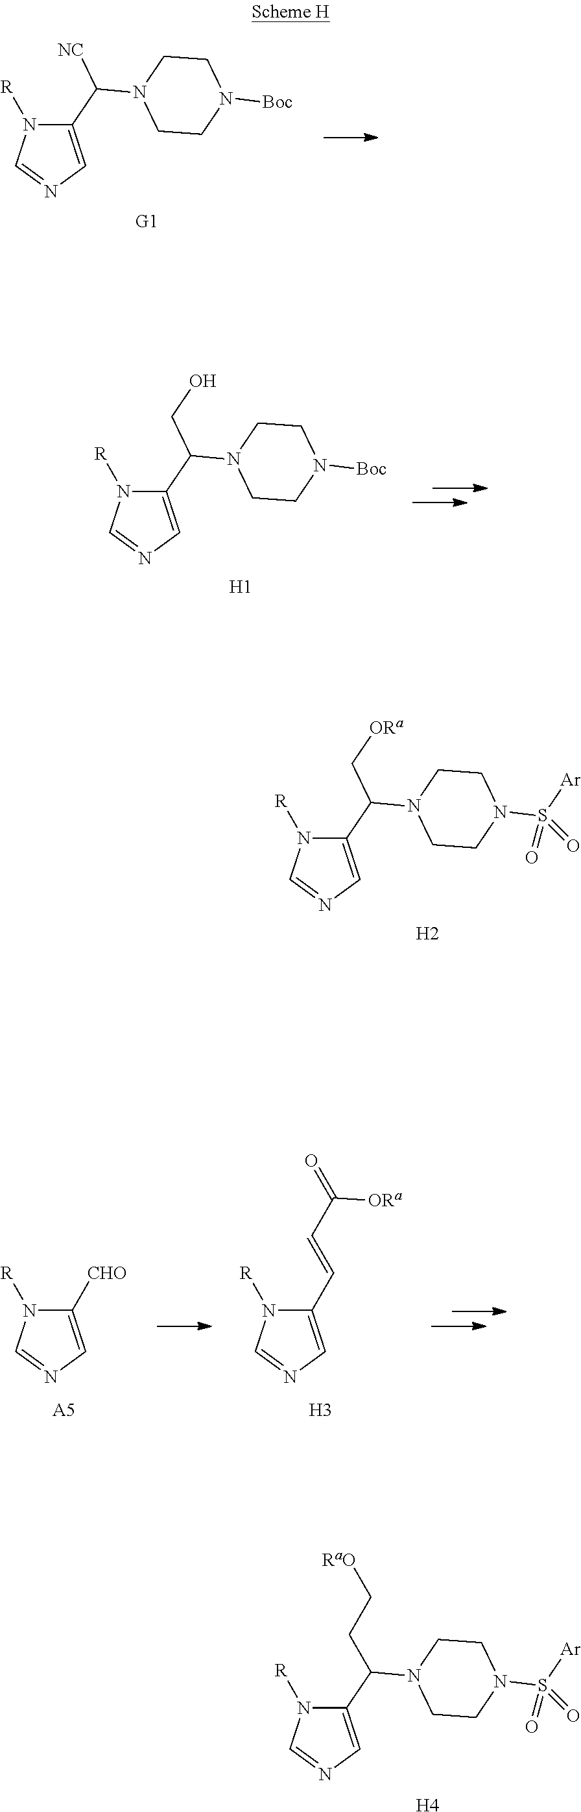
N1([R])C=NC=C1[CHO].[A5].N1([R])C=NC=C1C=CC(=O)[ORa].[H3].N1([R])C=NC=C1C(N1CCN([Boc])CC1)[NC].[H1].N1([R])C=NC=C1C(N1CCN([Boc])CC1)CO.[H2].N1([R])C=NC=C1C(N1CCN(S(=O)([Ar])=O)CC1)C[ORa].N1([R])C=NC=C1C(N1CCN(S(=O)([Ar])=O)CC1)CC[RaO].[H4]
